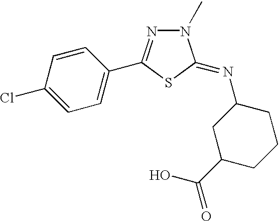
C1=C(Cl)C=CC(C2=NN(C)C(=NC3CC(C(O)=O)CCC3)S2)=C1
